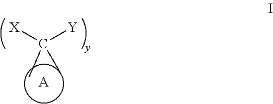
[A].CC(C)([X])[Y]
